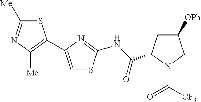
C1([Me])=NC([Me])=C(C2=CSC(NC(=O)C3CC([OPh])CN3C([CF3])=O)=N2)S1
